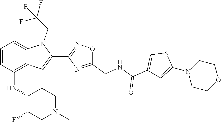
S1C(N2CCOCC2)=CC(C(=O)NCC2=NC(C3=CC4=C(NC5C(F)CN(C)CC5)C=CC=C4N3CC(F)(F)F)=NO2)=C1
